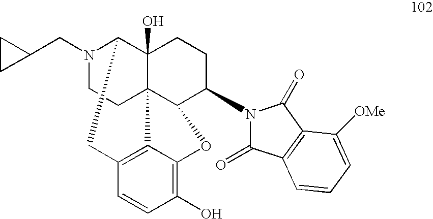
N1(CC2CC2)CCC23C4(O)C1CC1=C2C(=C(O)C=C1)OC3C(N1C(=O)C2=C(C1=O)C([OMe])=CC=C2)CC4
